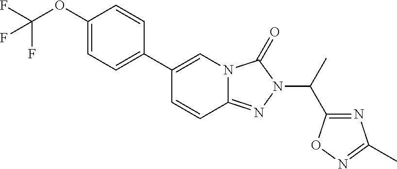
C1(C2=CC=C(OC(F)(F)F)C=C2)=CN2C(=NN(C(C)C3=NC(C)=NO3)C2=O)C=C1
